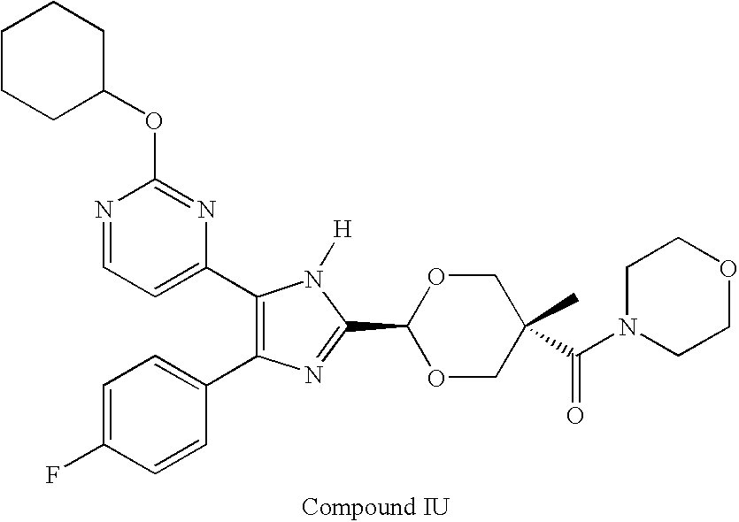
C1(OC2=NC(C3=C(C4=CC=C(F)C=C4)N=C(C4OCC(C(=O)N5CCOCC5)(C)CO4)N3[H])=CC=N2)CCCCC1
